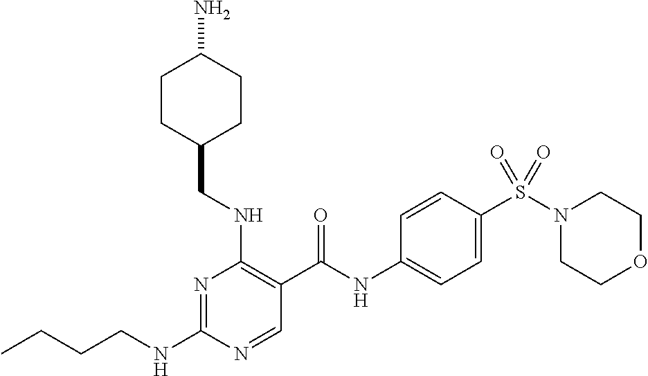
C(NC1=NC(NCC2CCC(N)CC2)=C(C(NC2=CC=C(S(N3CCOCC3)(=O)=O)C=C2)=O)C=N1)CCC
